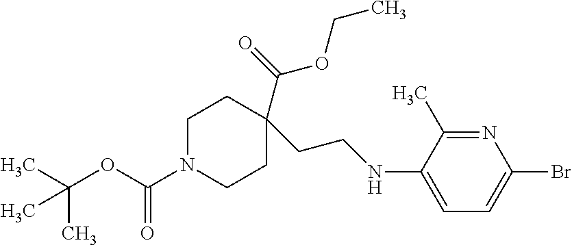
CC(OC(N1CCC(C(OCC)=O)(CCNC2=CC=C(Br)N=C2C)CC1)=O)(C)C
